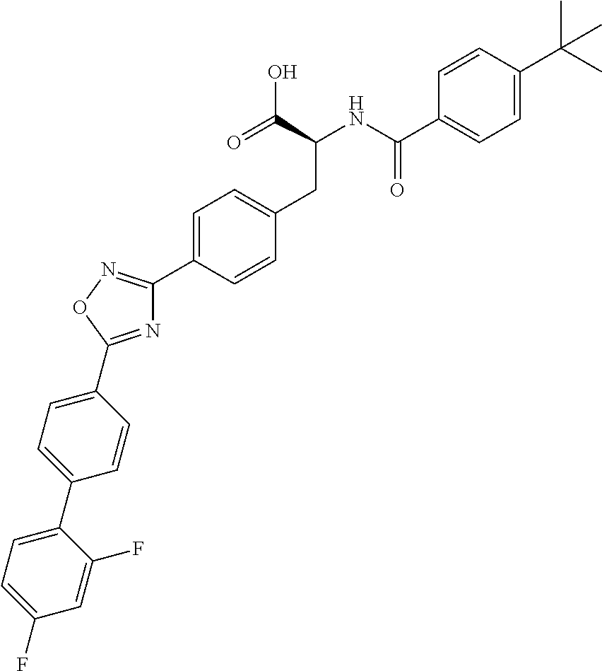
C1=CC(C(NC(CC2=CC=C(C3=NOC(C4=CC=C(C5=CC=C(F)C=C5F)C=C4)=N3)C=C2)C(=O)O)=O)=CC=C1C(C)(C)C
